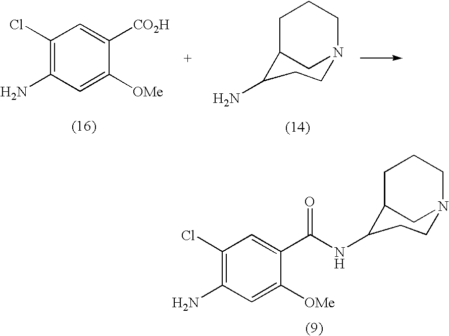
C1([OMe])=CC(N)=C(Cl)C=C1[CO2H].C1(N)CCN2CC1CCC2.C1([OMe])=CC(N)=C(Cl)C=C1C(NC1CCN2CC1CCC2)=O
